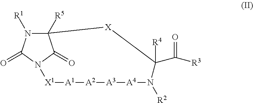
C12([R5])N([R1])C(=O)N(C1=O)[X1][A1][A2][A3][A4]N([R2])C(C(=O)[R3])([R4])[X]2
